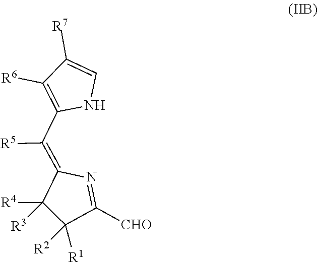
C1([R4])([R3])C([R2])([R1])C([CHO])=NC1=C(C1=C([R6])C([R7])=CN1)[R5]
